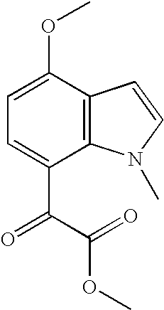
C12=C(C(OC)=CC=C1C(C(=O)OC)=O)C=CN2C
